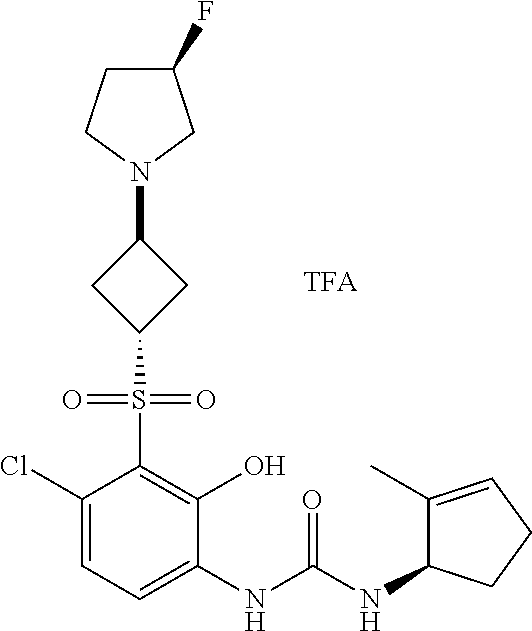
C1(Cl)=CC=C(NC(NC2C(C)=CCC2)=O)C(O)=C1S(=O)(=O)C1CC(N2CC(F)CC2)C1
